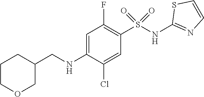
C1=C(NCC2CCCOC2)C(Cl)=CC(S(NC2=NC=CS2)(=O)=O)=C1F
